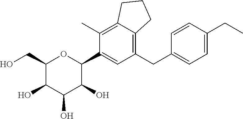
C1(C)=C2C(=C(CC3=CC=C(CC)C=C3)C=C1C1OC(CO)C(O)C(O)C1O)CCC2
